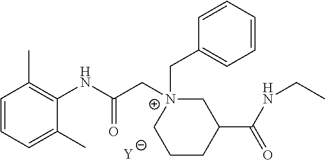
[Y].C1=CC=C(C)C(NC(C[N+]2(CC3=CC=CC=C3)CC(C(NCC)=O)CCC2)=O)=C1C
